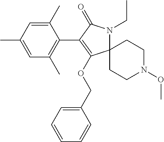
C12(CCN(OC)CC1)N(CC)C(=O)C(C1=C(C)C=C(C)C=C1C)=C2OCC1=CC=CC=C1
